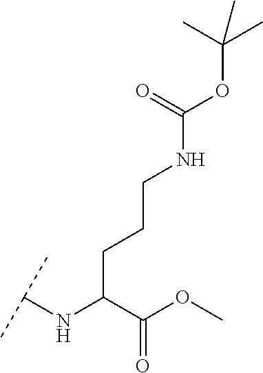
C(C(C(OC)=O)NC(C)C)CCNC(OC(C)(C)C)=O
